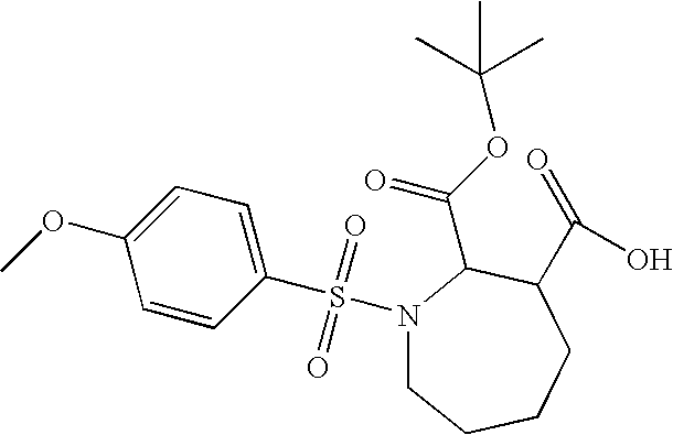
N1(S(C2=CC=C(OC)C=C2)(=O)=O)CCCCC(C(=O)O)C1C(OC(C)(C)C)=O
